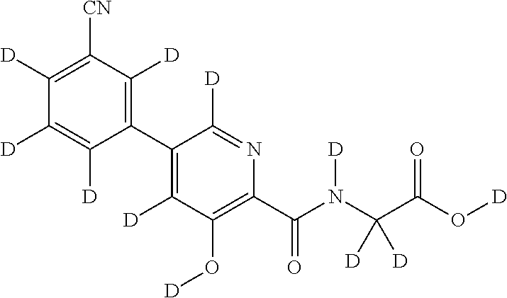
C1(C2=C([D])C(O[D])=C(C(N(C(C(O[D])=O)([D])[D])[D])=O)N=C2[D])=C([D])C([CN])=C([D])C([D])=C1[D]
